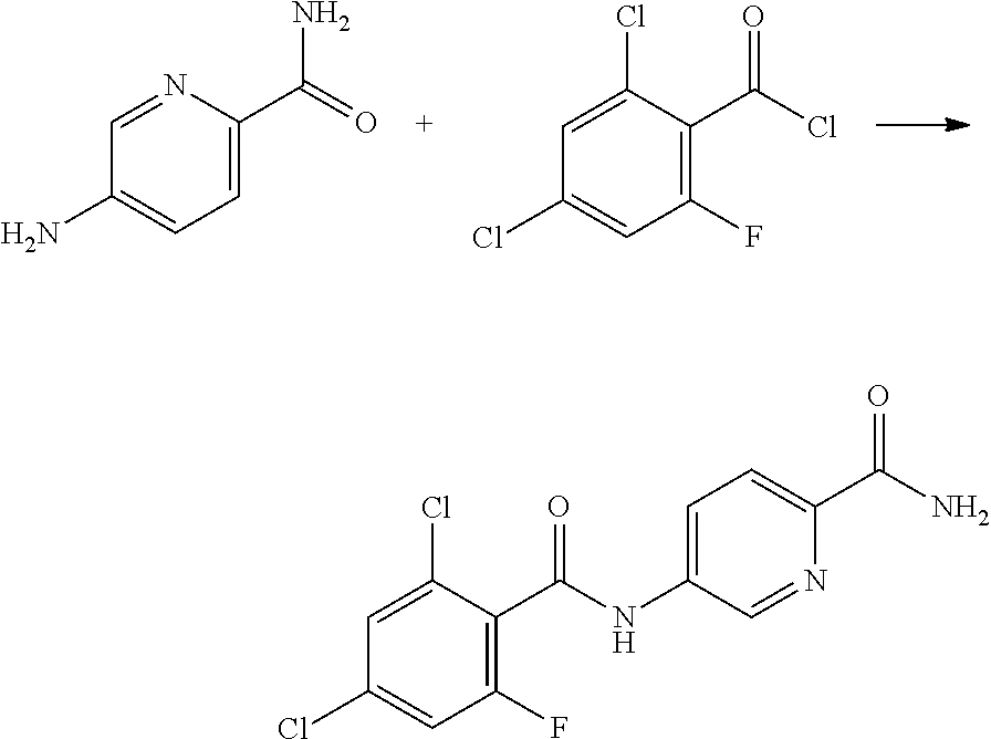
C1=C(Cl)C(C(Cl)=O)=C(F)C=C1Cl.C1(N)=CC=C(C(=O)N)N=C1.C1=C(Cl)C(C(NC2=CC=C(C(N)=O)N=C2)=O)=C(F)C=C1Cl
